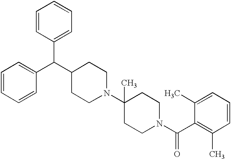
C1=CC=CC(C(C2CCN(C3(C)CCN(C(C4=C(C)C=CC=C4C)=O)CC3)CC2)C2=CC=CC=C2)=C1
